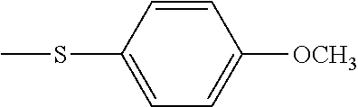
C1=CC(SC)=CC=C1[OCH3]
